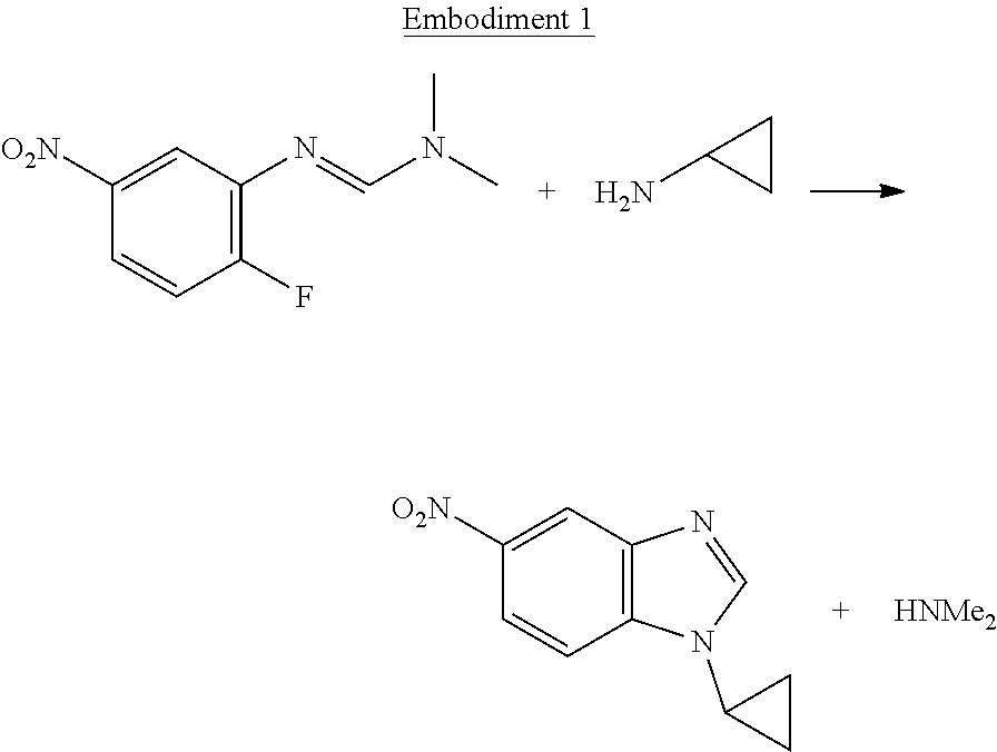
C1([O2N])=CC(N=CN(C)C)=C(F)C=C1.NC1CC1.C1([O2N])=CC2=C(C=C1)N(C1CC1)C=N2.[HNMe2]
